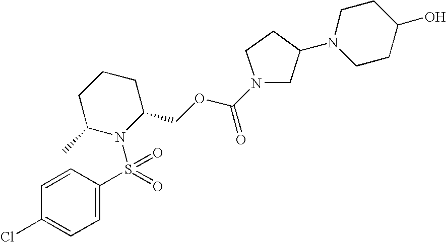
C1=C(S(=O)(=O)N2C(COC(N3CC(N4CCC(O)CC4)CC3)=O)CCCC2C)C=CC(Cl)=C1
